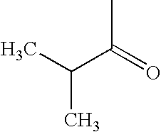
CC(C)C(=O)C
